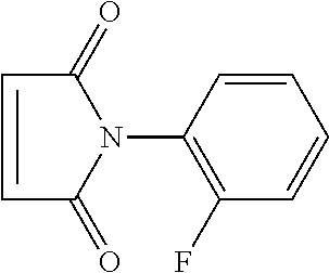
C1=CC(N2C(=O)C=CC2=O)=C(F)C=C1
